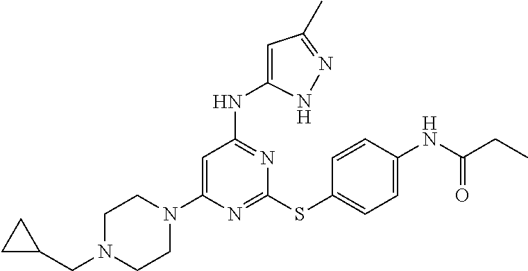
N1=C(SC2=CC=C(NC(CC)=O)C=C2)N=C(NC2=CC(C)=NN2)C=C1N1CCN(CC2CC2)CC1
